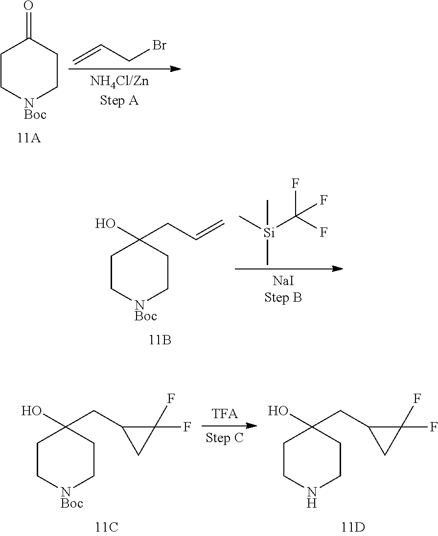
C1C[NBoc]CCC1=O.C=CCBr.C1C[NBoc]CCC1(O)CC=C.C[Si](C(F)(F)F)(C)C.C1C[NBoc]CCC1(O)CC1CC1(F)F.C1CNCCC1(O)CC1CC1(F)F
